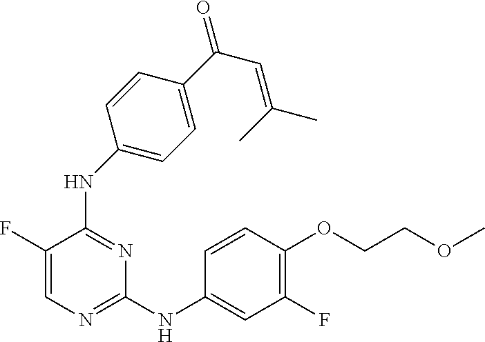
C1=C(F)C(NC2=CC=C(C(C=C(C)C)=O)C=C2)=NC(NC2=CC(F)=C(OCCOC)C=C2)=N1
